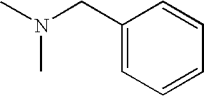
CN(C)CC1=CC=CC=C1
